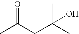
CC(CC(C)(C)O)=O
